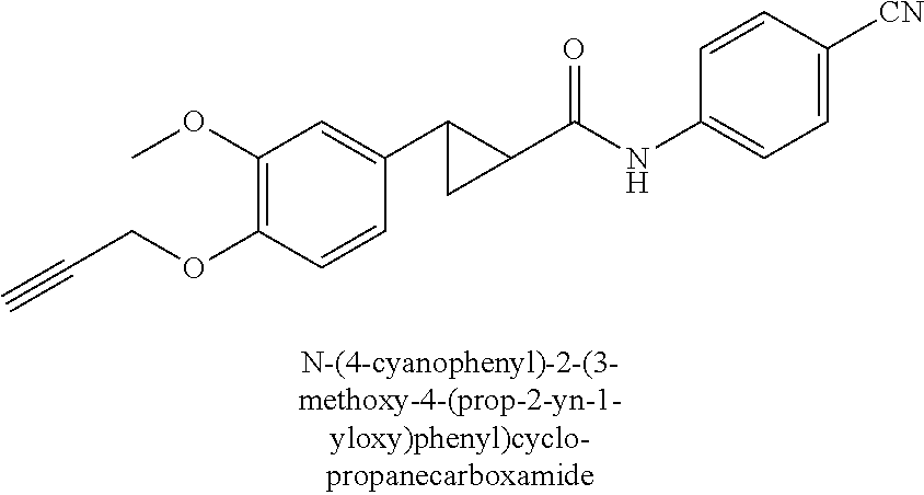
C1(OC)=C(OCC#C)C=CC(C2C(C(NC3=CC=C([CN])C=C3)=O)C2)=C1
